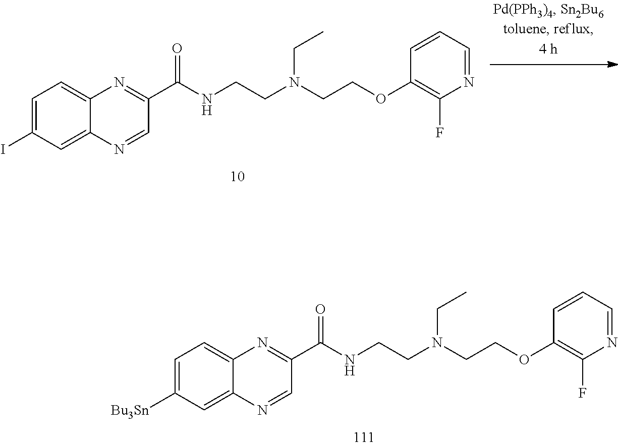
C1=C(I)C=C2C(=C1)N=C(C(NCCN(CCOC1=C(F)N=CC=C1)CC)=O)C=N2.C1=C([Bu3Sn])C=C2C(=C1)N=C(C(NCCN(CCOC1=C(F)N=CC=C1)CC)=O)C=N2
